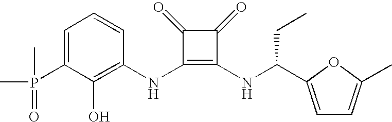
N(C1=C(NC(CC)C2=CC=C(C)O2)C(=O)C1=O)C1=C(O)C(P(=O)(C)C)=CC=C1
